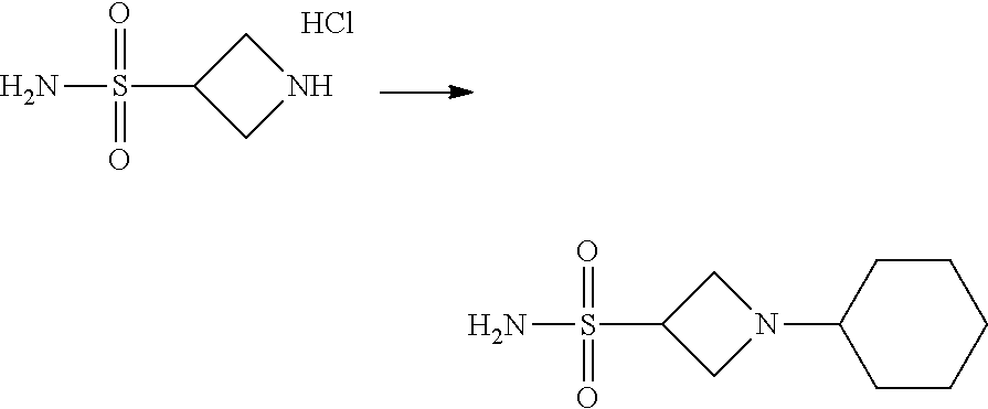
C1(S(N)(=O)=O)CNC1.Cl.C1(S(N)(=O)=O)CN(C2CCCCC2)C1
